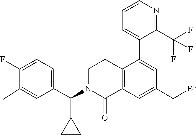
C1=CN=C(C(F)(F)F)C(C2=CC(CBr)=CC3=C2CCN(C(C2=CC=C(F)C(C)=C2)C2CC2)C3=O)=C1
